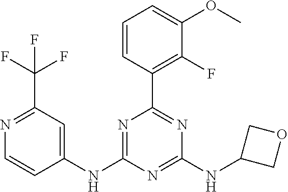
C1(NC2=CC(C(F)(F)F)=NC=C2)=NC(C2=C(F)C(OC)=CC=C2)=NC(NC2COC2)=N1
